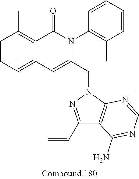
C1=CC=C2C(=C1C)C(=O)N(C1=C(C)C=CC=C1)C(CN1N=C(C=C)C3=C1N=CN=C3N)=C2
